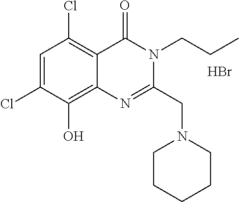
C1=C(Cl)C(O)=C2C(=C1Cl)C(=O)N(CCC)C(CN1CCCCC1)=N2.Br
